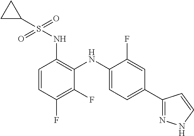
C1(NS(=O)(=O)C2CC2)=C(NC2=CC=C(C3=NNC=C3)C=C2F)C(F)=C(F)C=C1
